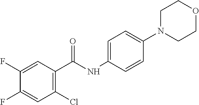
C1(F)=CC(C(NC2=CC=C(N3CCOCC3)C=C2)=O)=C(Cl)C=C1F
